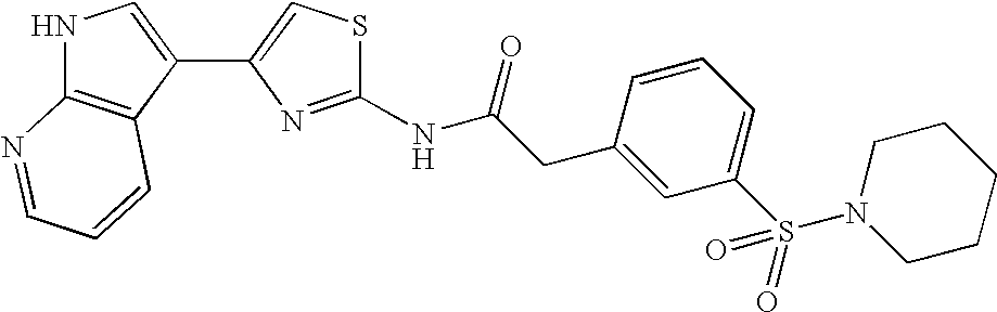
N1C2=C(C(C3=CSC(NC(CC4=CC(S(N5CCCCC5)(=O)=O)=CC=C4)=O)=N3)=C1)C=CC=N2
